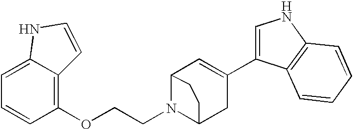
C1=CC(OCCN2C3CC(C4=CNC5=C4C=CC=C5)=CC2CC3)=C2C(=C1)NC=C2
